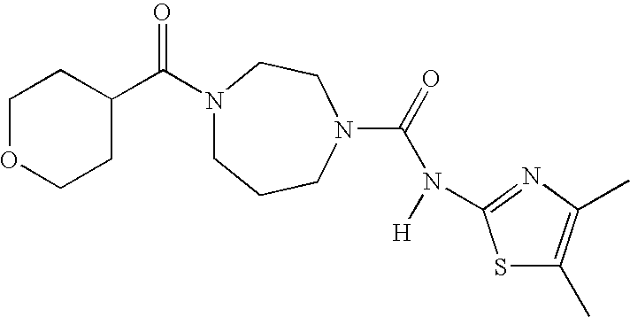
N1(C(C2CCOCC2)=O)CCCN(C(=O)N([H])C2=NC(C)=C(C)S2)CC1
